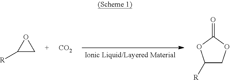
C1([R])CO1.[CO2].C1([R])COC(=O)O1
